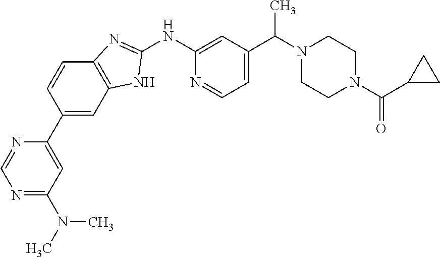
N1=C(N(C)C)C=C(C2=CC3=C(C=C2)N=C(NC2=CC(C(N4CCN(C(C5CC5)=O)CC4)C)=CC=N2)N3)N=C1
